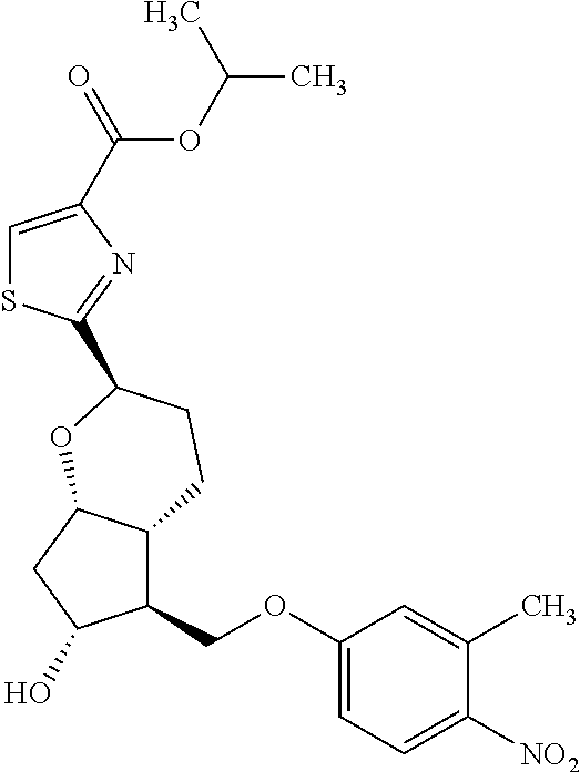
C1=C(C(OC(C)C)=O)N=C(C2CCC3C(COC4=CC=C([NO2])C(C)=C4)C(O)CC3O2)S1
